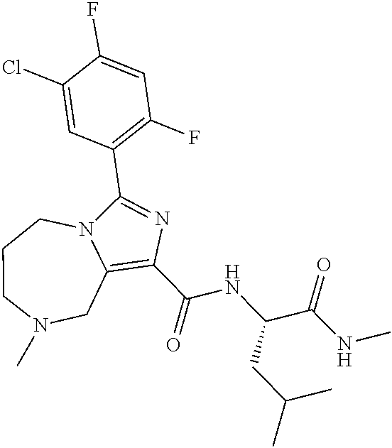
C1(C(NC(CC(C)C)C(=O)NC)=O)=C2CN(C)CCCN2C(C2=C(F)C=C(F)C(Cl)=C2)=N1
